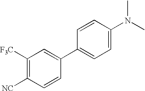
C1([F3C])=C([NC])C=CC(C2=CC=C(N(C)C)C=C2)=C1
